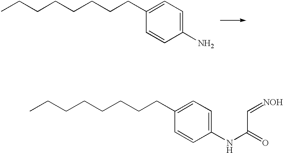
CCCCCCCCC1=CC=C(NC(=O)C=[NOH])C=C1.CCCCCCCCC1=CC=C(N)C=C1
